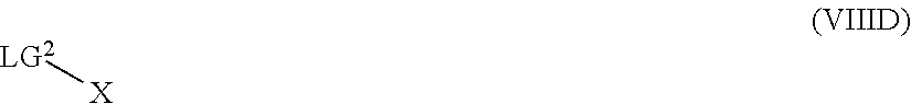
[LG2][X]
